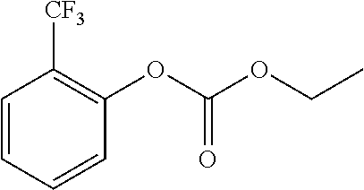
C1=CC=CC(OC(OCC)=O)=C1[CF3]
